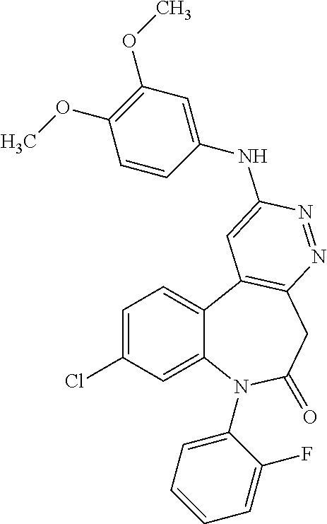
C1=C(Cl)C=C2C(=C1)C1=C(CC(=O)N2C2=CC=CC=C2F)N=NC(NC2=CC(OC)=C(OC)C=C2)=C1
